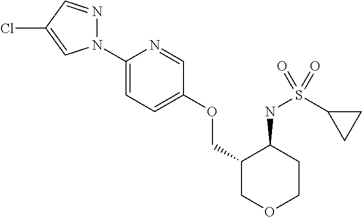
N1(C2=CC=C(OCC3COCCC3NS(C3CC3)(=O)=O)C=N2)N=CC(Cl)=C1
